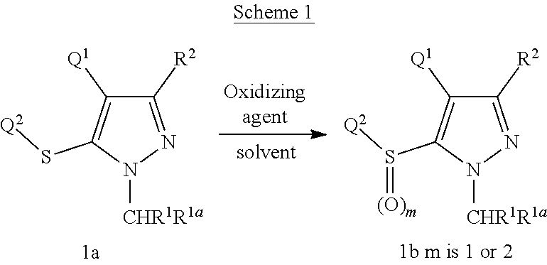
C1([R2])=NN([CHR1R1a])C(S[Q2])=C1[Q1].C1([R2])=NN([CHR1R1a])C(S([Q2])=[(O)m])=C1[Q1]
